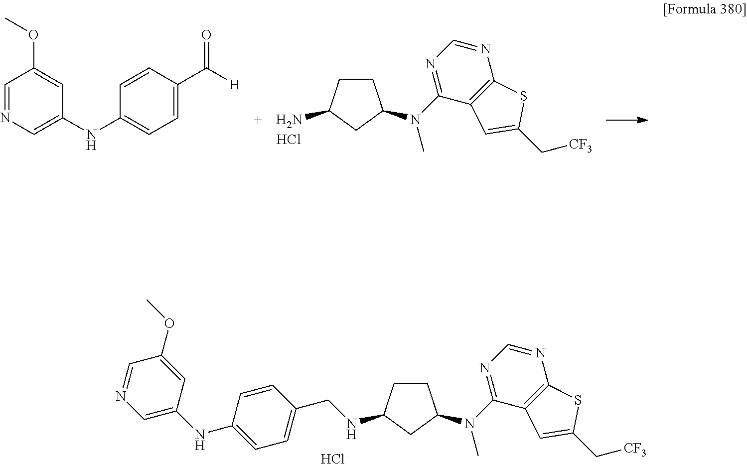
C1CC(NCC2=CC=C(NC3=CN=CC(OC)=C3)C=C2)CC1N(C1=NC=NC2=C1C=C(C[CF3])S2)C.Cl.C1CC(N)CC1N(C1=NC=NC2=C1C=C(C[CF3])S2)C.Cl.C1=NC=C(NC2=CC=C(C([H])=O)C=C2)C=C1OC
